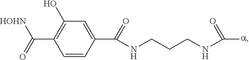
C1=C(C(NCCCNC([a])=O)=O)C=CC(C([HOHN])=O)=C1O
